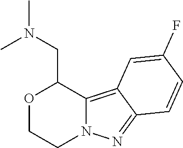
O1CCN2C(=C3C(=N2)C=CC(F)=C3)C1CN(C)C
